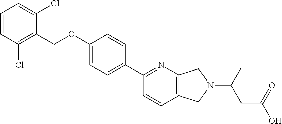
C1=CC(Cl)=C(COC2=CC=C(C3=NC4=C(C=C3)CN(C(C)CC(O)=O)C4)C=C2)C(Cl)=C1
